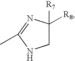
C1C([R8])([R7])N=C(C)N1
